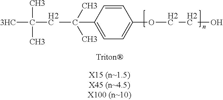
[3HC]C(C)(C)CC(C1=CC=C(OCCO)C=C1)(C)C
